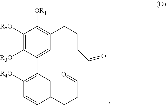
C1([R3O])=C([R2O])C([OR1])=C(CCCC=O)C=C1C1=C([R4O])C=CC(CCC=O)=C1
